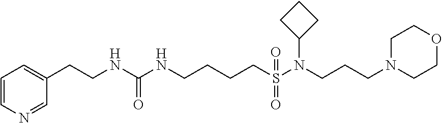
C1(CCNC(NCCCCS(N(CCCN2CCOCC2)C2CCC2)(=O)=O)=O)=CC=CN=C1
